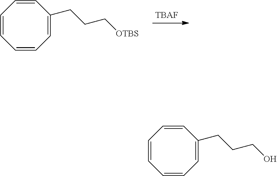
C1=CC=CC=CC=C1CCC[OTBS].[TBAF].C1=CC=CC=CC=C1CCCO
